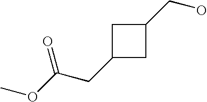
C1(CC(OC)=O)CC(CO)C1
